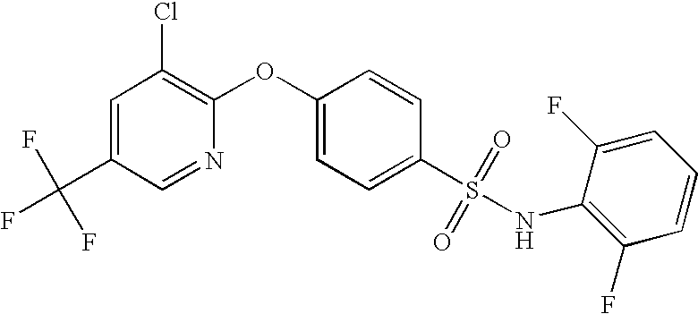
C1(S(NC2=C(F)C=CC=C2F)(=O)=O)=CC=C(OC2=C(Cl)C=C(C(F)(F)F)C=N2)C=C1
